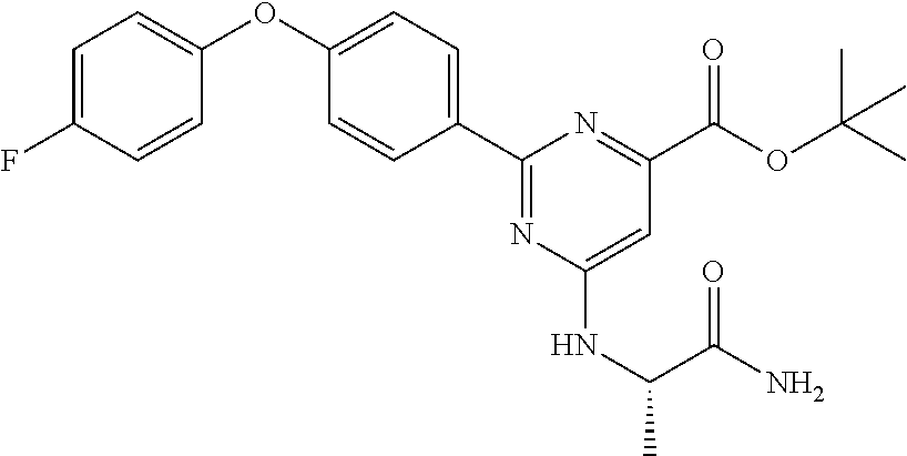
C1=C(F)C=CC(OC2=CC=C(C3=NC(NC(C(=O)N)C)=CC(C(OC(C)(C)C)=O)=N3)C=C2)=C1
